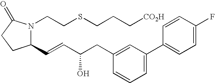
C1(C=CC(O)CC2=CC(C3=CC=C(F)C=C3)=CC=C2)N(CCSCCC[CO2H])C(=O)CC1
